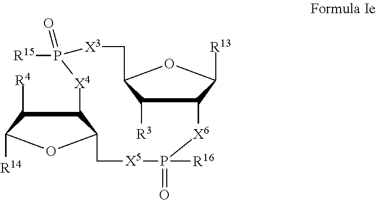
C1([R3])C2C([R13])OC1C[X3]P(=O)([R15])[X4]C1C([R4])C([R14])OC1C[X5]P([R16])(=O)[X6]2
